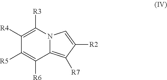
C1([R4])=C([R3])N2C(=C([R7])C([R2])=C2)C([R6])=C1[R5]
